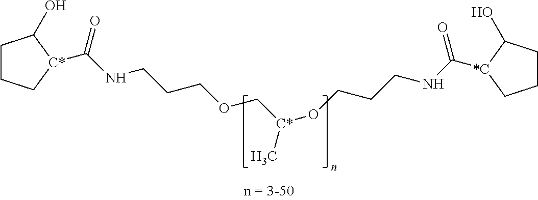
C1CC[C*](C(=O)NCCCOC[C*](C)OCCCNC(=O)[*C]2C(O)CCC2)C1O
